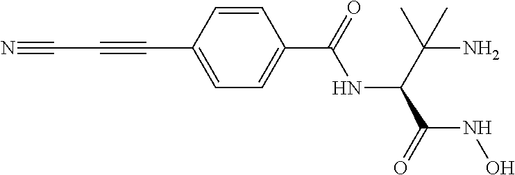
C(C#CC1=CC=C(C(=O)NC(C(C)(N)C)C(=O)NO)C=C1)#N
